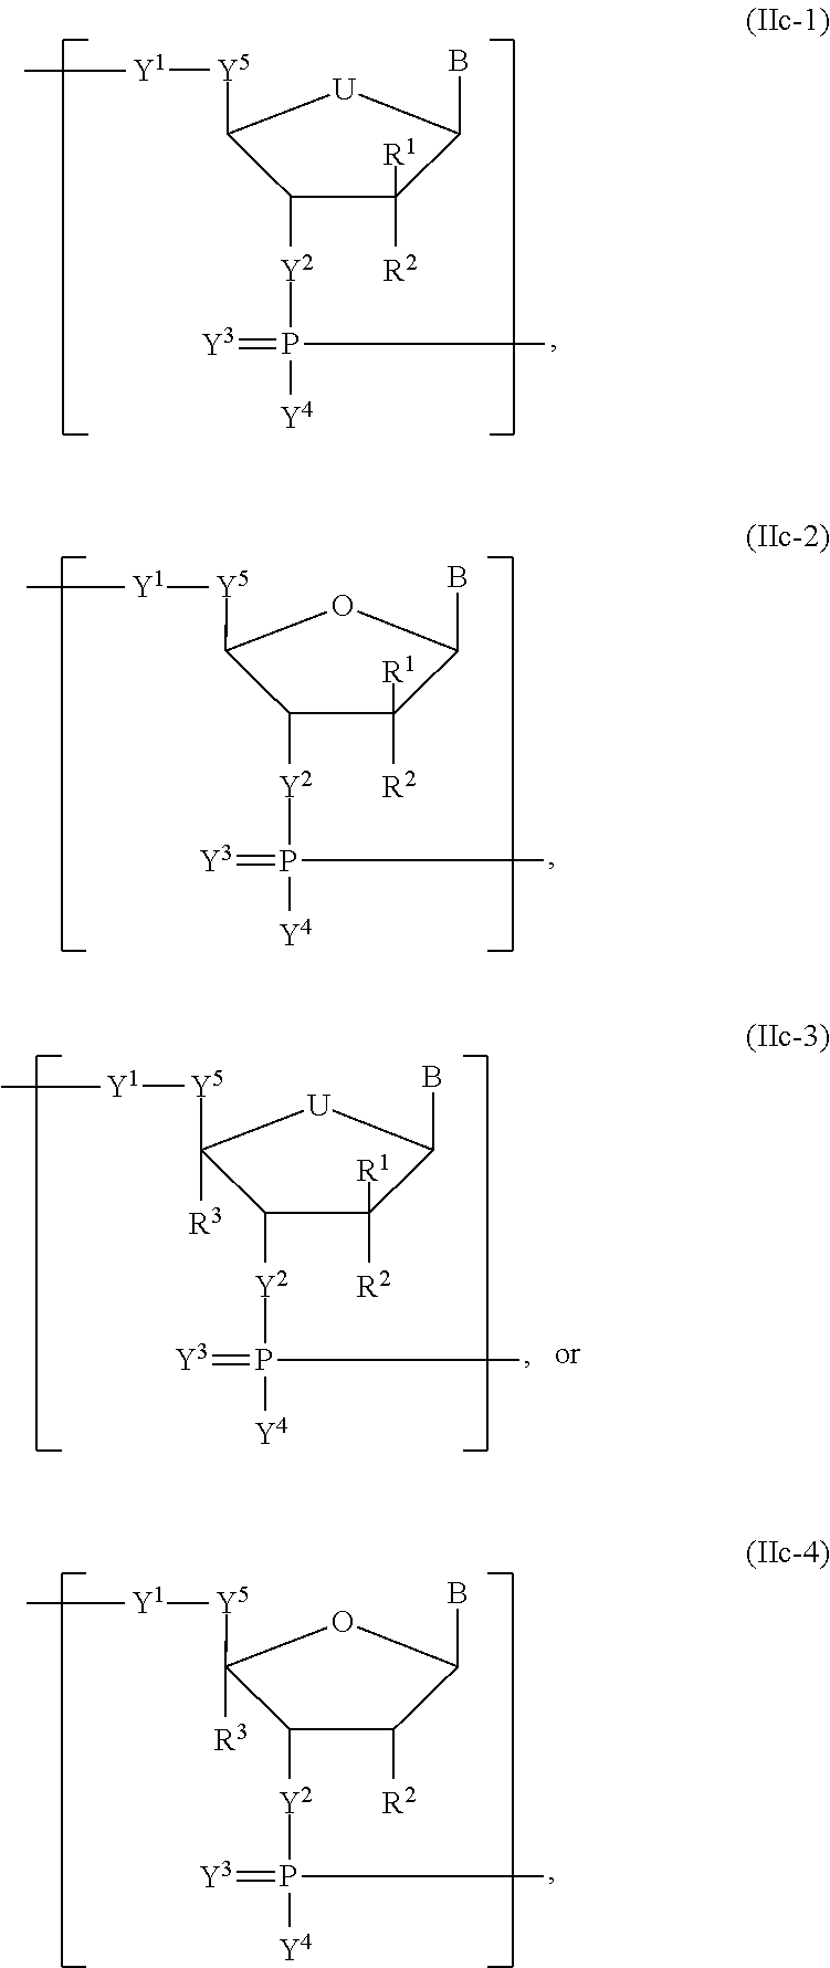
C1([Y2]P(=[Y3])([Y4])C)C([Y5][Y1]C)[U]C(B)C1([R2])[R1].C1([Y2]P(=[Y3])([Y4])C)C([Y5][Y1]C)OC(B)C1([R2])[R1].C1([Y2]P(=[Y3])([Y4])C)C([Y5][Y1]C)([R3])OC(B)C1[R2].C1([Y2]P(=[Y3])([Y4])C)C([Y5][Y1]C)([R3])[U]C(B)C1([R2])[R1]
